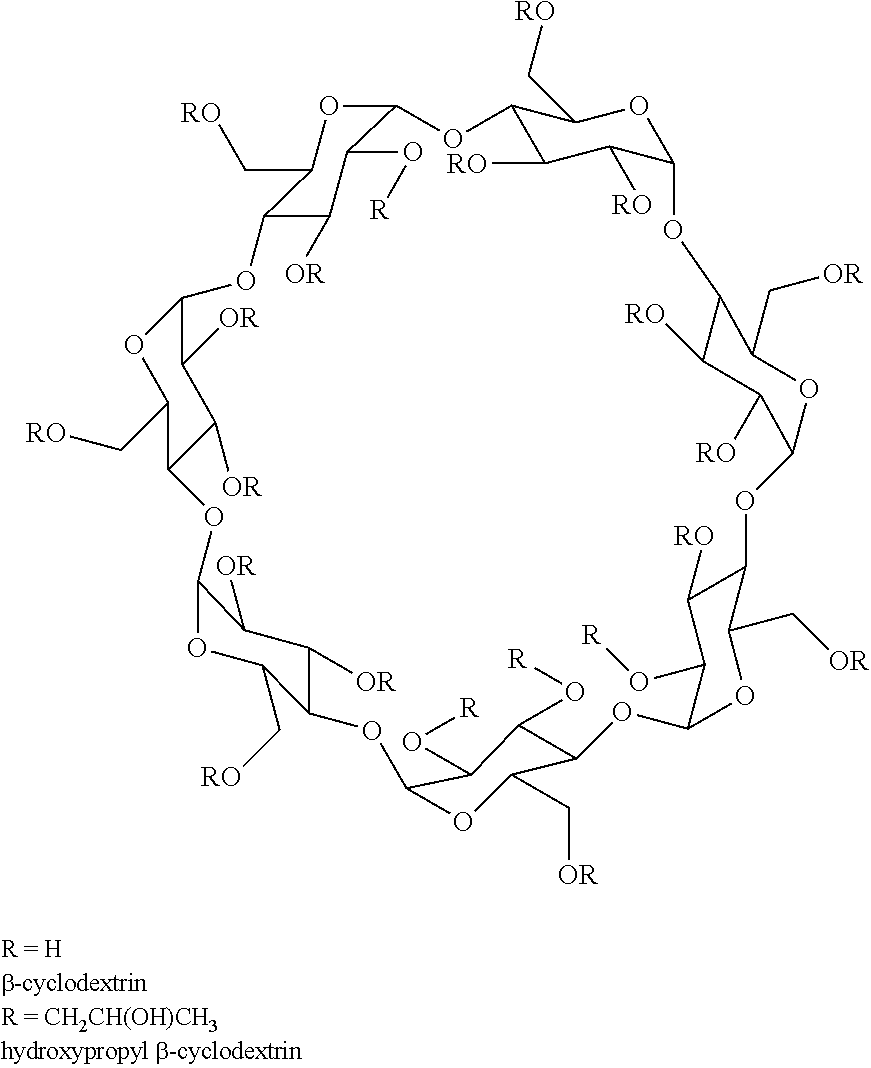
C12C([RO])C([RO])C(OC1C[RO])OC1C([RO])C([RO])C(OC1C[OR])OC1C([RO])C(O[R])C(OC1C[OR])OC1C(C[OR])OC(OC3C(C[RO])OC(C([OR])C3[OR])OC3C(C[RO])OC(OC4C(C[RO])OC(O2)C(O[R])C4[OR])C([OR])C3[OR])C(O[R])C1O[R]
